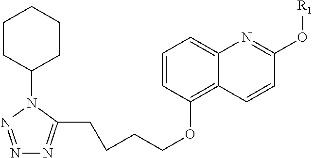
N1=NN(C2CCCCC2)C(CCCCOC2=C3C(=CC=C2)N=C(O[R1])C=C3)=N1
